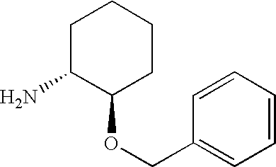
C1=CC=CC=C1COC1CCCCC1N
